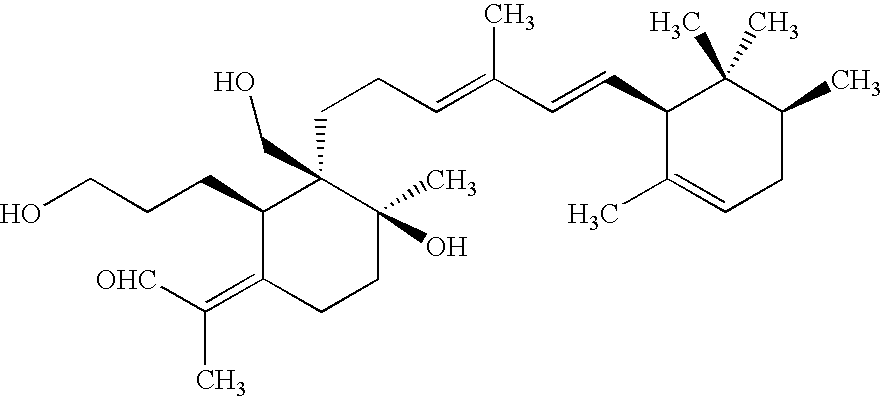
C1(CCCO)C(=C([OHC])C)CCC(C)(O)C1(CCC=C(C=CC1C(C)=CCC(C)C1(C)C)C)CO
